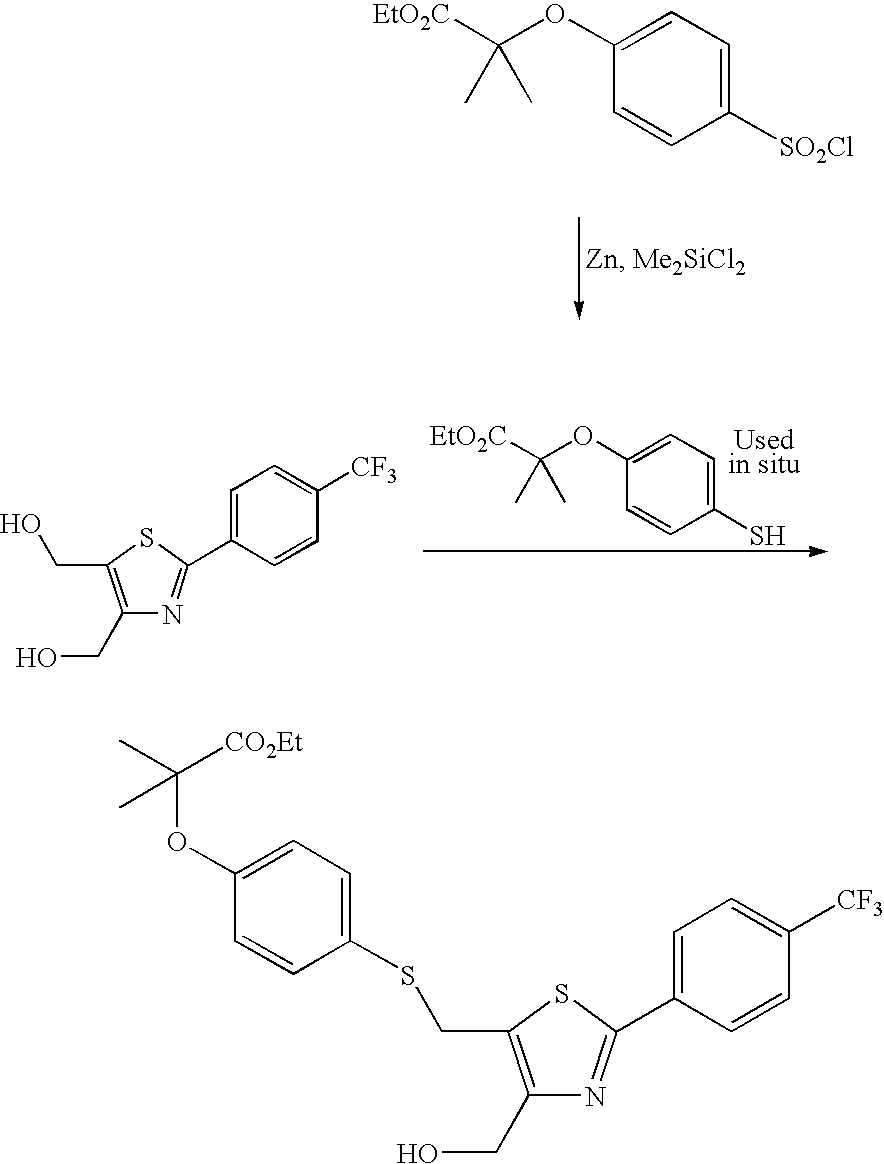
C1(OC([EtO2C])(C)C)=CC=C([SO2Cl])C=C1.C1(CO)=C(CO)SC(C2=CC=C([CF3])C=C2)=N1.C1(OC([EtO2C])(C)C)=CC=C(S)C=C1.[Used in situ].C1(CO)=C(CSC2=CC=C(OC([CO2Et])(C)C)C=C2)SC(C2=CC=C([CF3])C=C2)=N1
